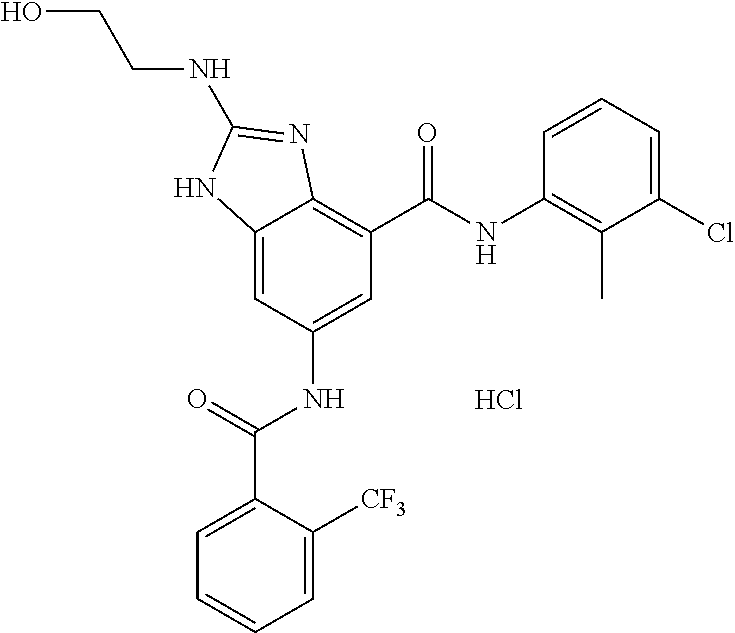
Cl.C12=CC(NC(C3=CC=CC=C3[CF3])=O)=CC(C(NC3=C(C)C(Cl)=CC=C3)=O)=C1N=C(NCCO)N2
